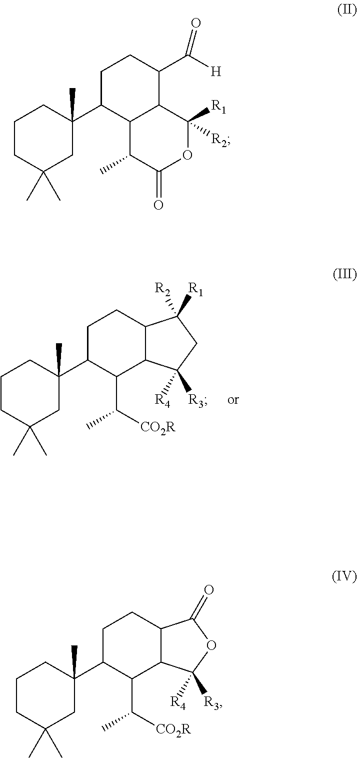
C1CC(C)(C)CC(C2C(C([CO2R])C)C3C(CC2)C([R2])([R1])CC3([R3])[R4])(C)C1.C1CC(C)(C)CC(C2C3C(C(C([H])=O)CC2)C([R1])([R2])OC(=O)C3C)(C)C1.C1CC(C)(C)CC(C2C(C([CO2R])C)C3C(CC2)C(=O)OC3([R3])[R4])(C)C1
